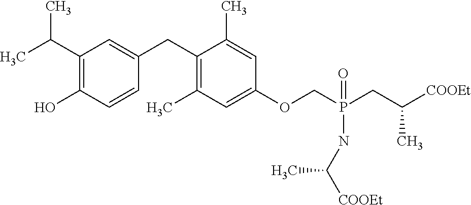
C1(C(C)C)=C(O)C=CC(CC2=C(C)C=C(OCP(CC([COOEt])C)(=O)NC([COOEt])C)C=C2C)=C1
